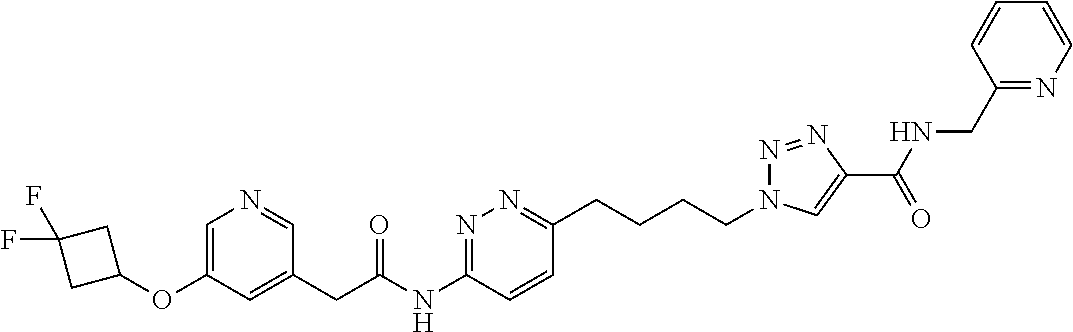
C1(CC(NC2=NN=C(CCCCN3N=NC(C(NCC4=NC=CC=C4)=O)=C3)C=C2)=O)=CC(OC2CC(F)(F)C2)=CN=C1
